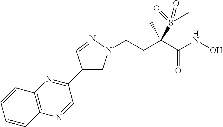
C1(C2=NC3=C(N=C2)C=CC=C3)=CN(CCC(C(=O)NO)(S(C)(=O)=O)C)N=C1
